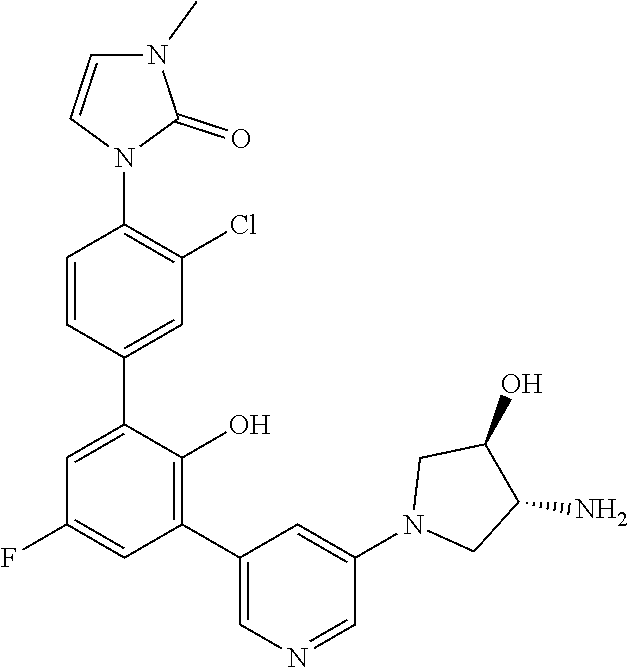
C1=CN(C2=C(Cl)C=C(C3=CC(F)=CC(C4=CN=CC(N5CC(N)C(O)C5)=C4)=C3O)C=C2)C(=O)N1C
